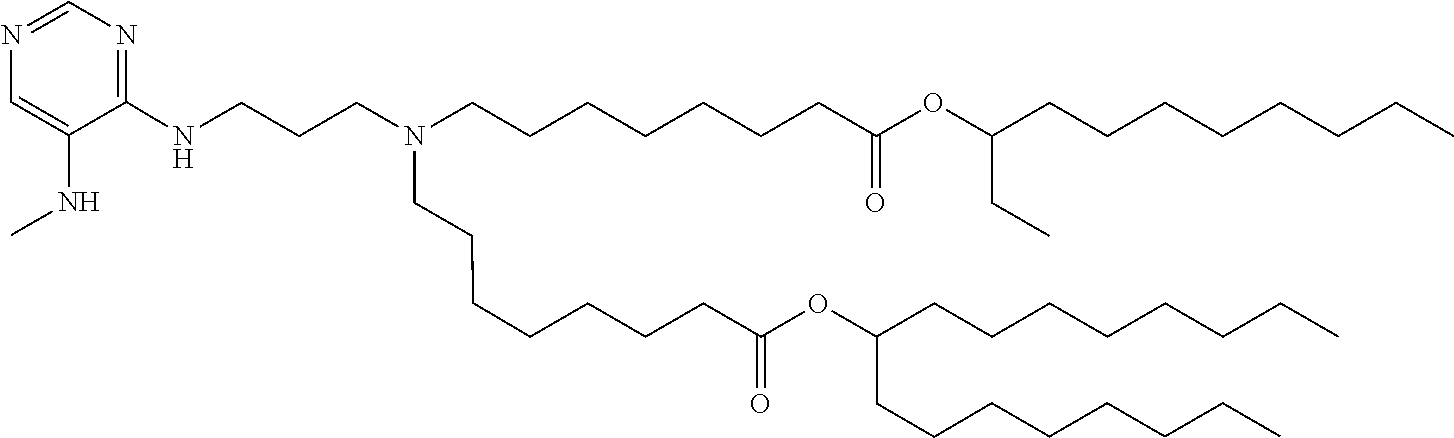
C(C(=O)OC(CCCCCCCC)CCCCCCCC)CCCCCCN(CCCNC1=NC=NC=C1NC)CCCCCCCC(OC(CC)CCCCCCCC)=O
